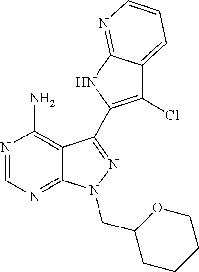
C12=C(N)N=CN=C1N(CC1CCCCO1)N=C2C1=C(Cl)C2=CC=CN=C2N1
